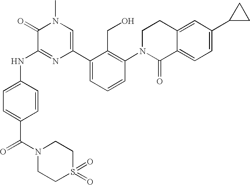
N(C1=NC(C2=CC=CC(N3C(=O)C4=CC=C(C5CC5)C=C4CC3)=C2CO)=CN(C)C1=O)C1=CC=C(C(N2CCS(=O)(=O)CC2)=O)C=C1
